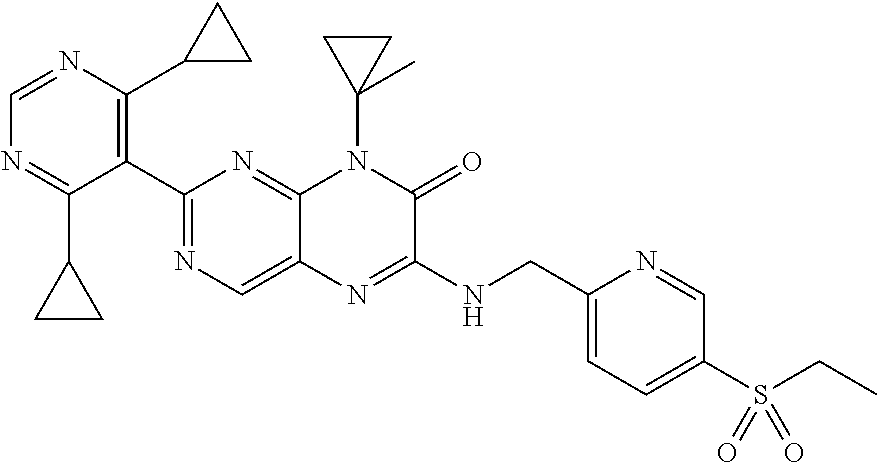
C1(C2=NC=C3C(=N2)N(C2(C)CC2)C(=O)C(NCC2=CC=C(S(=O)(=O)CC)C=N2)=N3)=C(C2CC2)N=CN=C1C1CC1
